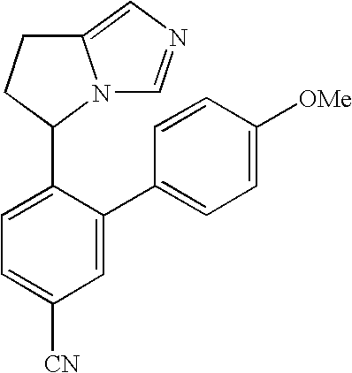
C1=C(C2=CC=C([OMe])C=C2)C(C2N3C(=CN=C3)CC2)=CC=C1[CN]
